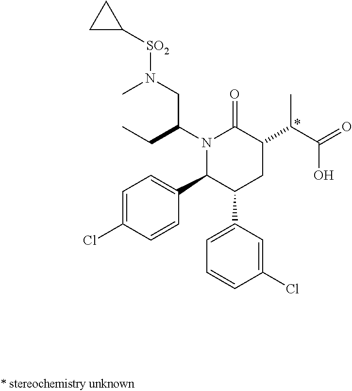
CN(CC(CC)N1C(C2=CC=C(Cl)C=C2)C(C2=CC=CC(Cl)=C2)CC(C(C(=O)O)C)C1=O)[SO2]C1CC1
